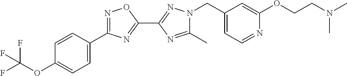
C1(C)=NC(C2=NC(C3=CC=C(OC(F)(F)F)C=C3)=NO2)=NN1CC1=CC=NC(OCCN(C)C)=C1
